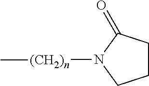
C1CC(=O)N([(CH2)n]C)C1
